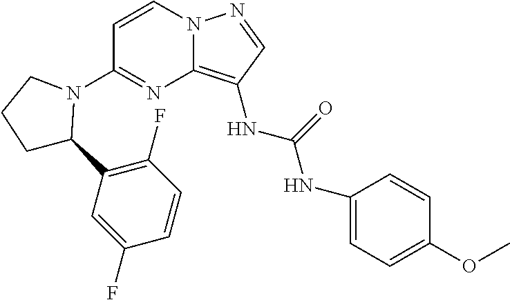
N12C(=C(NC(NC3=CC=C(OC)C=C3)=O)C=N1)N=C(N1C(C3=C(F)C=CC(F)=C3)CCC1)C=C2
